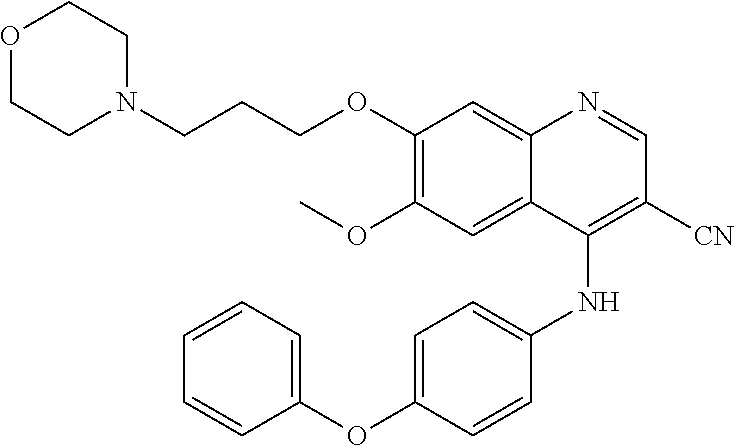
O1CCN(CCCOC2=C(OC)C=C3C(=C2)N=CC([CN])=C3NC2=CC=C(OC3=CC=CC=C3)C=C2)CC1
